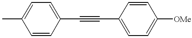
CC1=CC=C(C#CC2=CC=C([OMe])C=C2)C=C1
